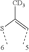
[CD3]C(SC)=CC
